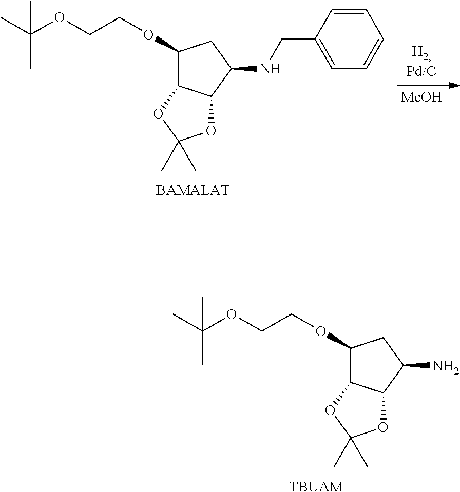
C1(OCCOC(C)(C)C)C2C(C(NCC3=CC=CC=C3)C1)OC(C)(C)O2.[MeOH].C1(OCCOC(C)(C)C)C2C(C(N)C1)OC(C)(C)O2.[TBUAM]
